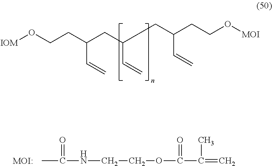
[IOM]OCCC(CC(C=C)CC(CCO[MOI])C=C)C=C.CC(=O)NCCOC(=O)C(C)=C.[MOI:]
